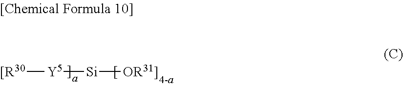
[[R30][Y5][Si][OR31]]
